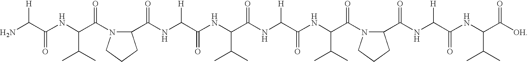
NC(C(NC(C(N1C(C(NC(C(NC(C(NC(C(NC(C(N2CCCC2C(NC(C(NC(C([OH])=O)C(C)C)=O)[H])=O)=O)C(C)C)=O)[H])=O)C(C)C)=O)[H])=O)CCC1)=O)C(C)C)=O)[H]
